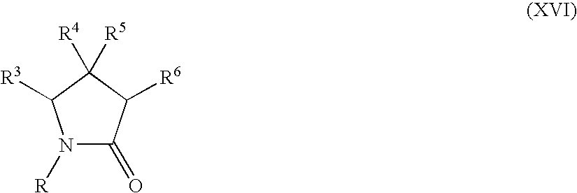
N1([R])C(=O)C([R6])C([R4])([R5])C1[R3]
